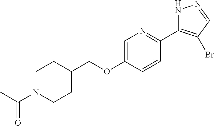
C(OC1=CN=C(C2=C(Br)C=NN2)C=C1)C1CCN(C(C)=O)CC1
